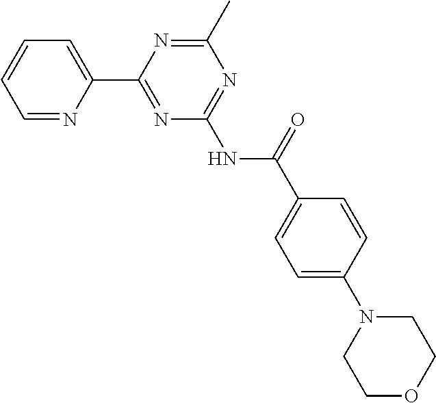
C1=NC(C2=NC(NC(C3=CC=C(N4CCOCC4)C=C3)=O)=NC(C)=N2)=CC=C1
